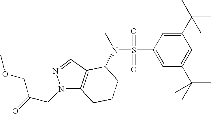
N1(CC(COC)=O)C2=C(C=N1)C(N(S(=O)(=O)C1=CC(C(C)(C)C)=CC(C(C)(C)C)=C1)C)CCC2
